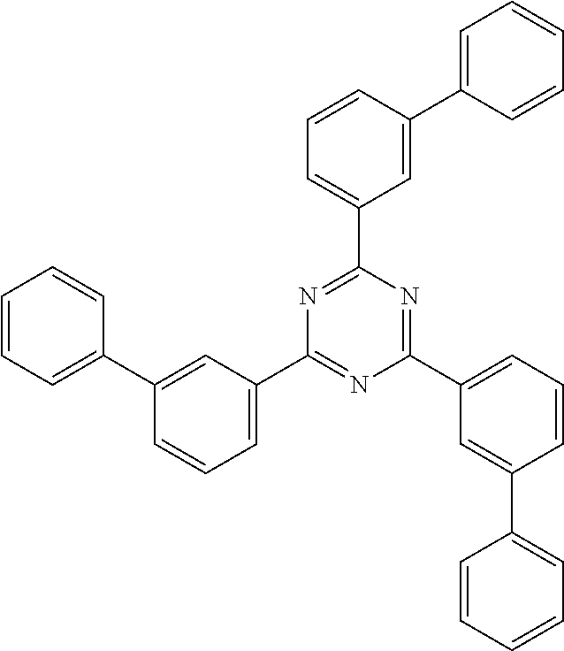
C1=CC=C(C2=CC(C3=NC(C4=CC=CC(C5=CC=CC=C5)=C4)=NC(C4=CC=CC(C5=CC=CC=C5)=C4)=N3)=CC=C2)C=C1
